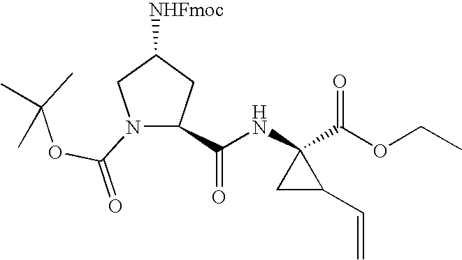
[NHFmoc]C1CC(C(NC2(C(OCC)=O)CC2C=C)=O)N(C(OC(C)(C)C)=O)C1
